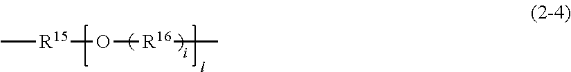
[R16](C)O[R15]C
